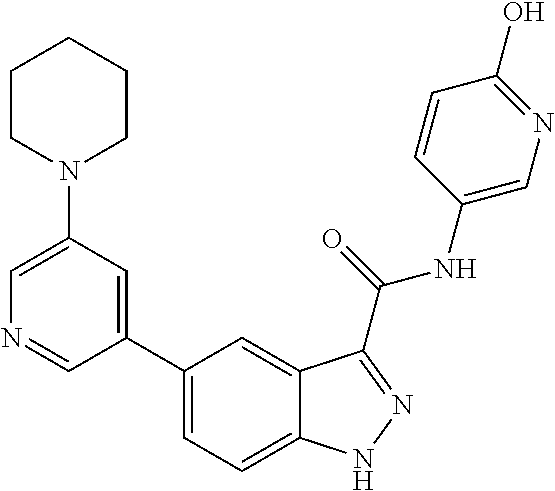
C1(N2CCCCC2)=CN=CC(C2=CC=C3C(=C2)C(C(NC2=CN=C(O)C=C2)=O)=NN3)=C1
